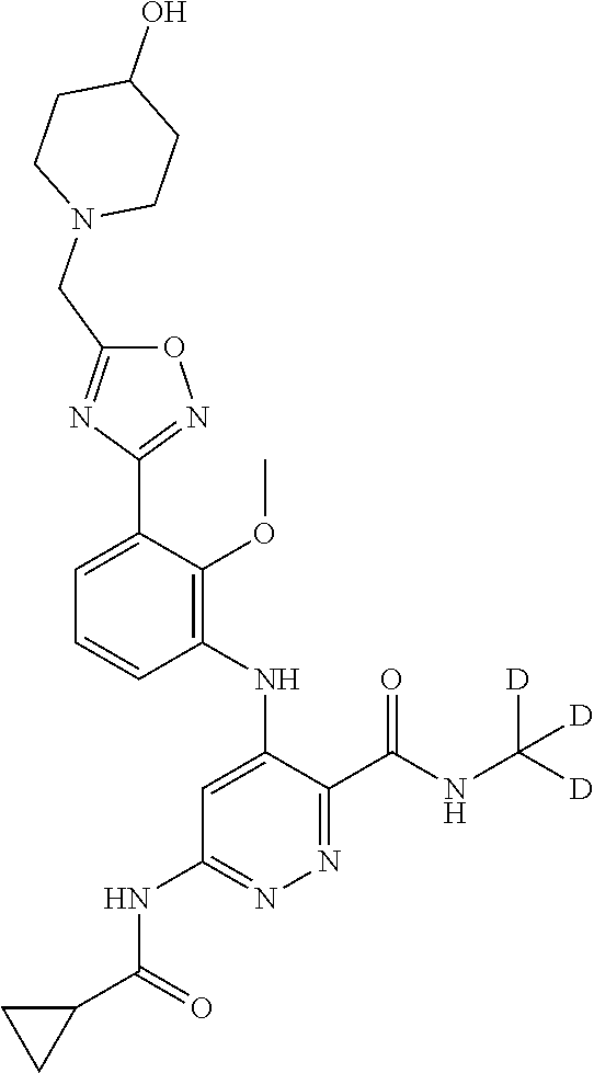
C1=C(C2=NOC(CN3CCC(O)CC3)=N2)C(OC)=C(NC2=CC(NC(C3CC3)=O)=NN=C2C(NC([D])([D])[D])=O)C=C1
